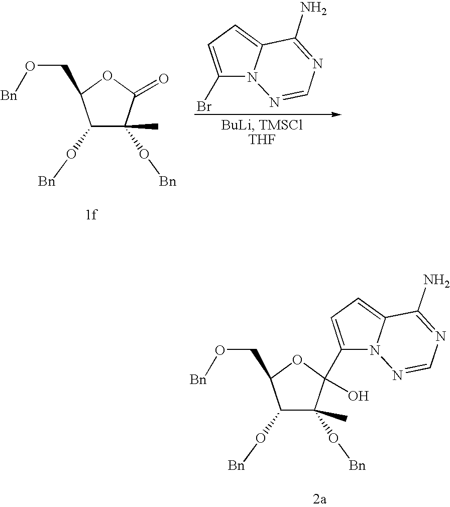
C1(O[Bn])C(O[Bn])(C)C(=O)OC1CO[Bn].C1(Br)=CC=C2N1N=CN=C2N.C1(O[Bn])C(O[Bn])(C)C(C2=CC=C3N2N=CN=C3N)(O)OC1CO[Bn]
